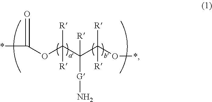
C(OC(C(C(O*)([R])[R])([G]N)[R])([R])[R])(*)=O
